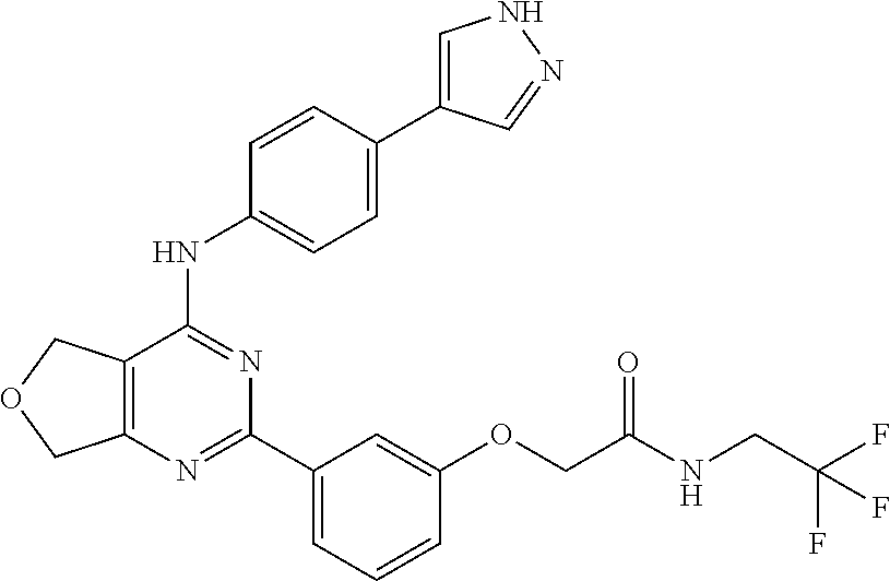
C12=C(C(NC3=CC=C(C4=CNN=C4)C=C3)=NC(C3=CC=CC(OCC(NCC(F)(F)F)=O)=C3)=N1)COC2
